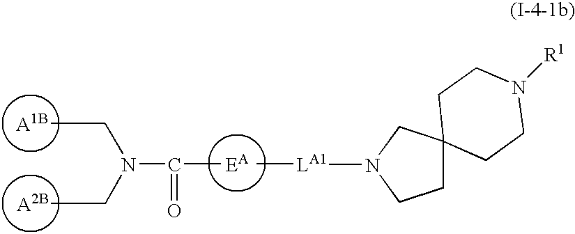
[A1B].[A2B].[EA].C(C)N(CC)C(C)=O.[LA1](C)N1CC2(CC1)CCN([R1])CC2
